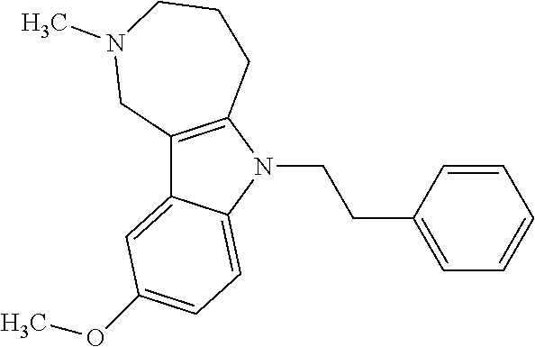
C12=C(N(CCC3=CC=CC=C3)C3=CC=C(OC)C=C13)CCCN(C)C2
